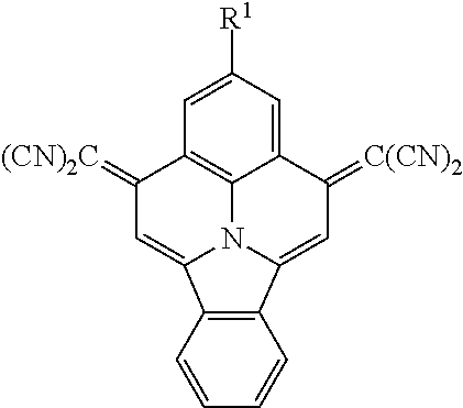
C12=CC([R1])=CC3=C1N1C(=CC3=[(CN)2C])C3=C(C1=CC2=[C(CN)2])C=CC=C3
